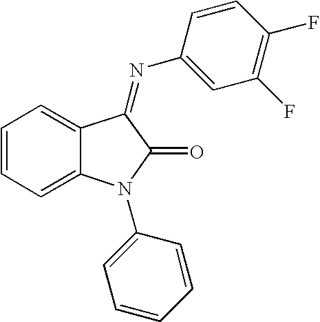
C1=CC=C2C(=C1)C(=NC1=CC(F)=C(F)C=C1)C(=O)N2C1=CC=CC=C1
